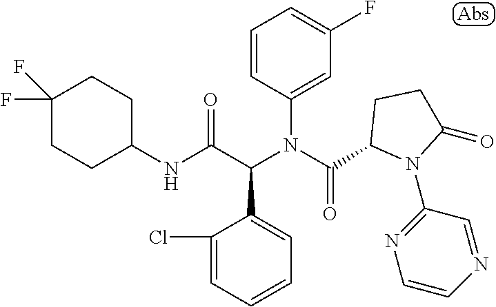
C1(NC(C(N(C(=O)C2N(C3=NC=CN=C3)C(=O)CC2)C2=CC(F)=CC=C2)C2=CC=CC=C2Cl)=O)CCC(F)(F)CC1
